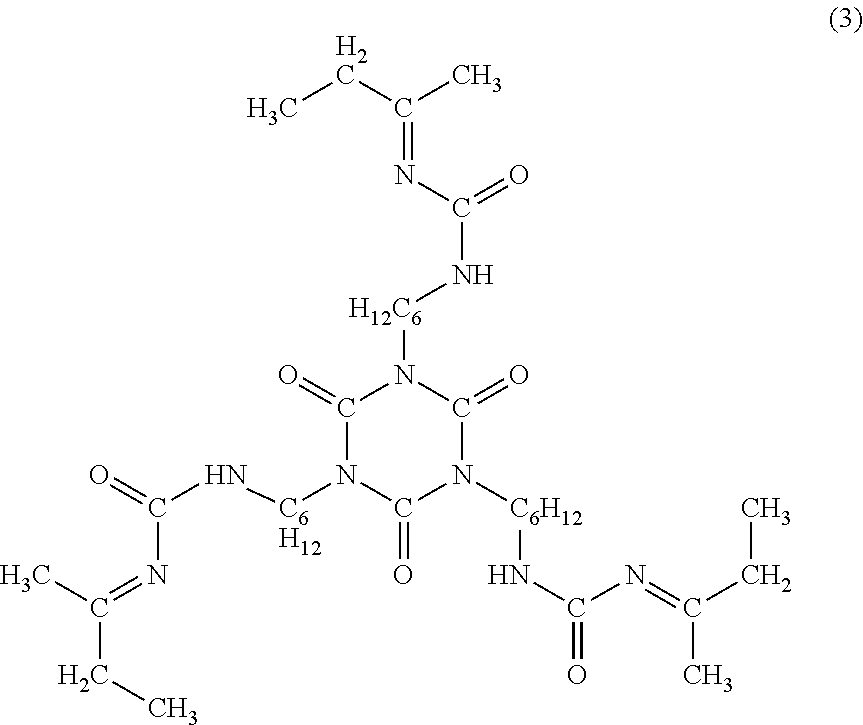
C1(=O)N([C6H12]NC(=O)N=C(CC)C)C(=O)N([C6H12]NC(=O)N=C(C)CC)C(=O)N1[H12C6]NC(=O)N=C(CC)C
